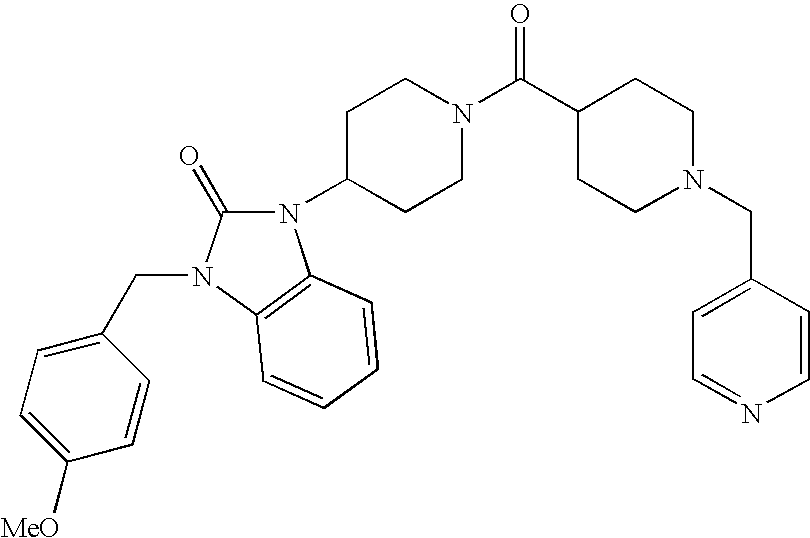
C1CC(C(N2CCC(N3C(=O)N(CC4=CC=C([MeO])C=C4)C4=C3C=CC=C4)CC2)=O)CCN1CC1=CC=NC=C1
